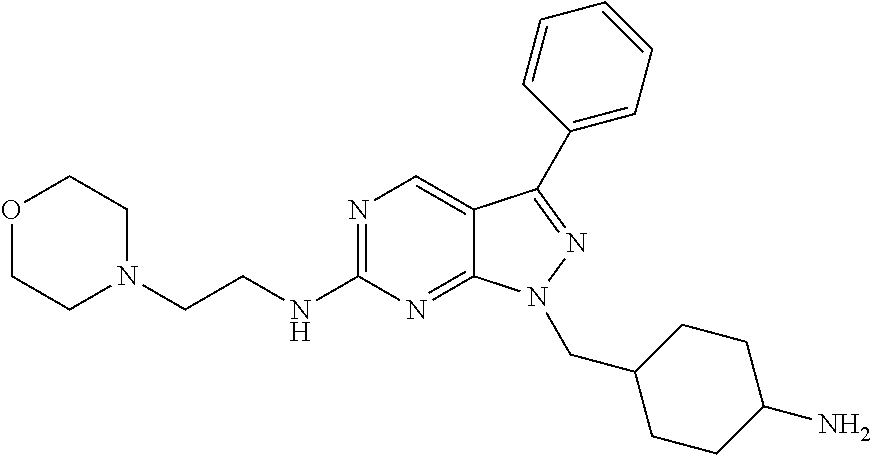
N1=C(NCCN2CCOCC2)N=C2C(=C1)C(C1=CC=CC=C1)=NN2CC1CCC(N)CC1
